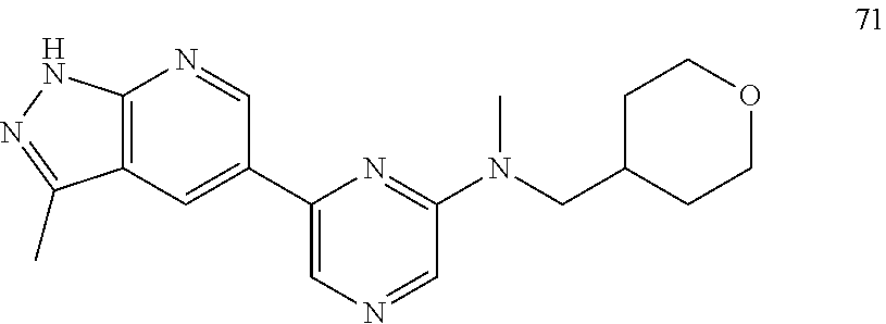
C12=C(C=C(C3=CN=CC(N(CC4CCOCC4)C)=N3)C=N1)C(C)=NN2
